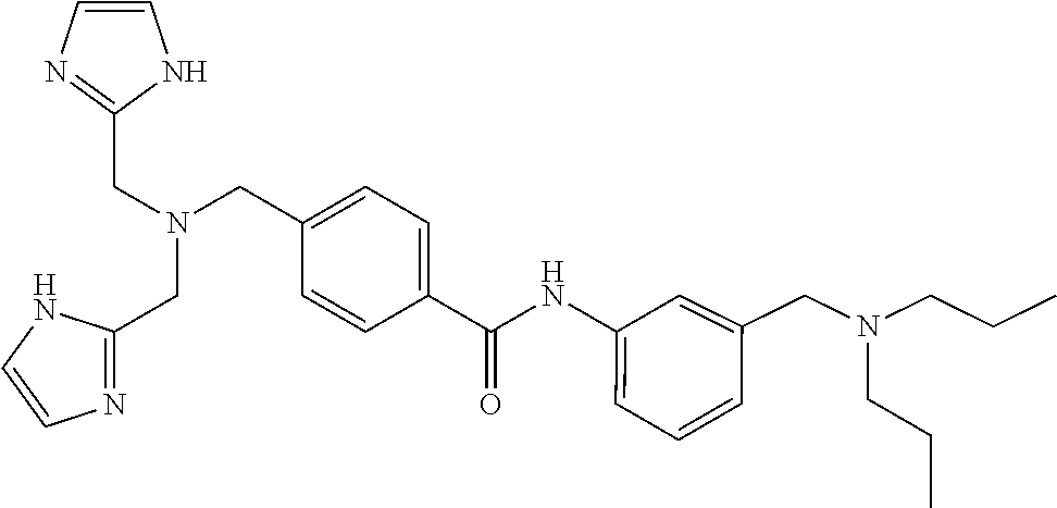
C1=C(C(NC2=CC=CC(CN(CCC)CCC)=C2)=O)C=CC(CN(CC2=NC=CN2)CC2=NC=CN2)=C1
